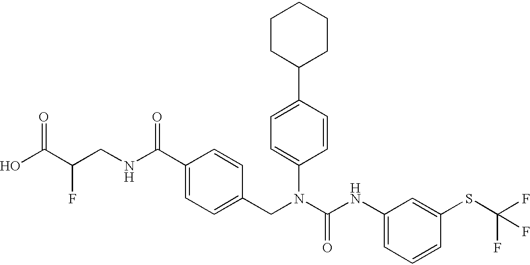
OC(C(CNC(C1=CC=C(CN(C(NC2=CC=CC(SC(F)(F)F)=C2)=O)C2=CC=C(C3CCCCC3)C=C2)C=C1)=O)F)=O
